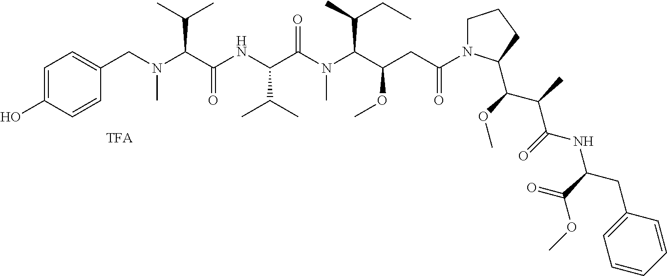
C1=C(O)C=CC(CN(C(C(NC(C(N(C(C(OC)CC(N2CCCC2C(OC)C(C)C(=O)NC(CC2=CC=CC=C2)C(OC)=O)=O)C(CC)C)C)=O)C(C)C)=O)C(C)C)C)=C1
